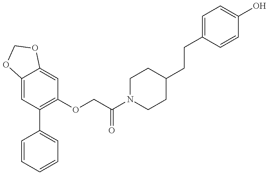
C1=CC=CC=C1C1=C(OCC(N2CCC(CCC3=CC=C(O)C=C3)CC2)=O)C=C2C(=C1)OCO2
